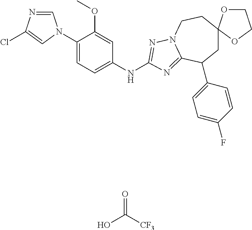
OC([CF3])=O.C1=NC(Cl)=CN1C1=CC=C(NC2=NN3CCC4(CC(C5=CC=C(F)C=C5)C3=N2)OCCO4)C=C1OC
